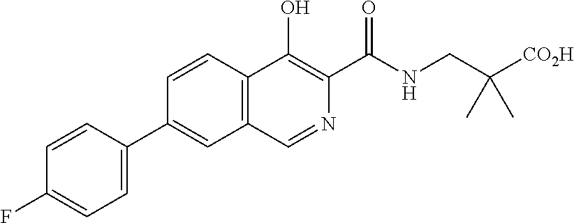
C1(C2=CC3=C(C=C2)C(O)=C(C(NCC([CO2H])(C)C)=O)N=C3)=CC=C(F)C=C1
